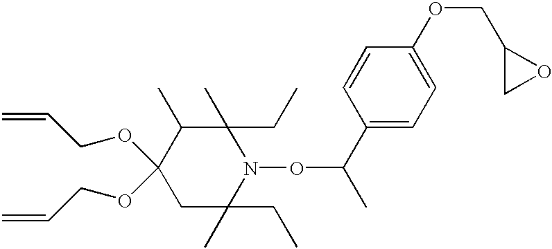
C1C(CC)(C)N(OC(C2=CC=C(OCC3CO3)C=C2)C)C(CC)(C)C(C)C1(OCC=C)OCC=C
